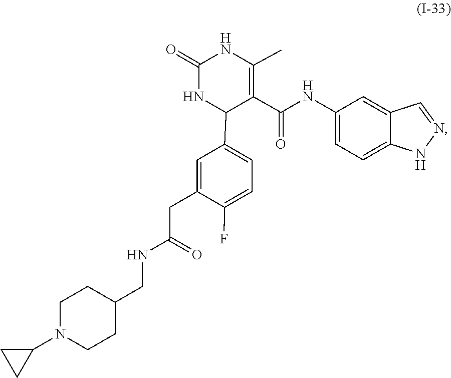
N1=CC2=CC(NC(C3=C(C)NC(=O)NC3C3=CC=C(F)C(CC(NCC4CCN(C5CC5)CC4)=O)=C3)=O)=CC=C2N1
